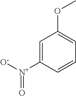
C1=C([N+]([O-])=O)C=CC=C1OC
